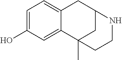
C1=C(O)C=C2C(=C1)CC1CC2(C)CCN1
